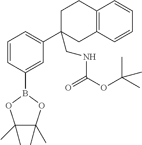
C1=CC(B2OC(C)(C)C(C)(C)O2)=CC(C2(CNC(OC(C)(C)C)=O)CC3=C(CC2)C=CC=C3)=C1
